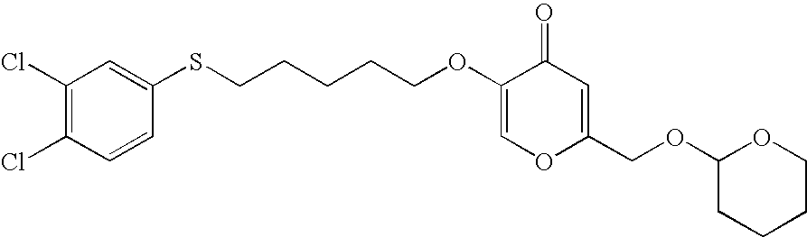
C1=C(OCCCCCSC2=CC(Cl)=C(Cl)C=C2)C(=O)C=C(COC2CCCCO2)O1
